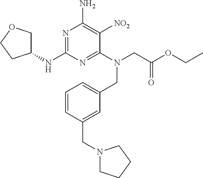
C1=CC(CN2CCCC2)=CC(CN(CC(OCC)=O)C2=NC(NC3COCC3)=NC(N)=C2[NO2])=C1
